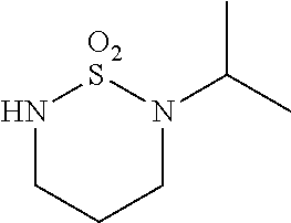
N1CCCN(C(C)C)[O2S]1
